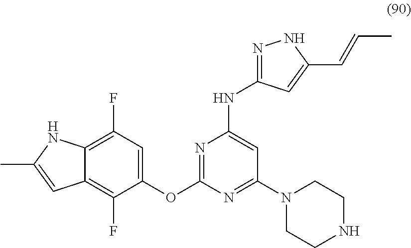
C1(F)=C2C(=C(F)C(OC3=NC(NC4=NNC(C=CC)=C4)=CC(N4CCNCC4)=N3)=C1)C=C(C)N2
